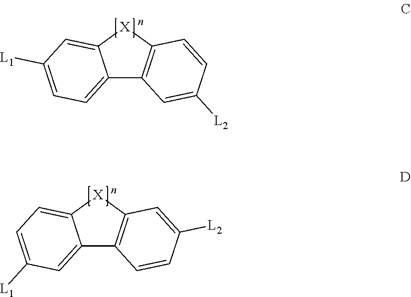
C12=CC=C([L1])C=C1[X]C1=C2C=C([L2])C=C1.C12=CC([L1])=CC=C1[X]C1=C2C=CC([L2])=C1
